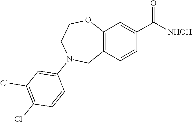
C12=C(C=CC(C([NHOH])=O)=C1)CN(C1=CC(Cl)=C(Cl)C=C1)CCO2
